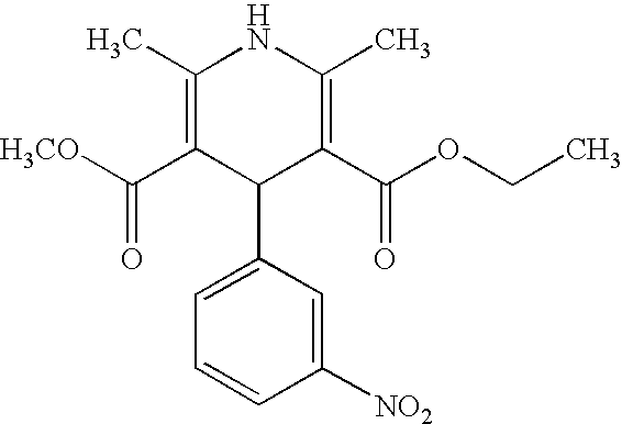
C1(C)=C(C(=O)[H3CO])C(C2=CC=CC([NO2])=C2)C(C(OCC)=O)=C(C)N1
